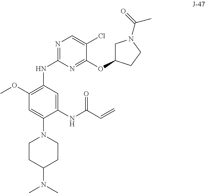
C1(OC)=C(NC2=NC=C(Cl)C(OC3CN(C(C)=O)CC3)=N2)C=C(NC(C=C)=O)C(N2CCC(N(C)C)CC2)=C1
